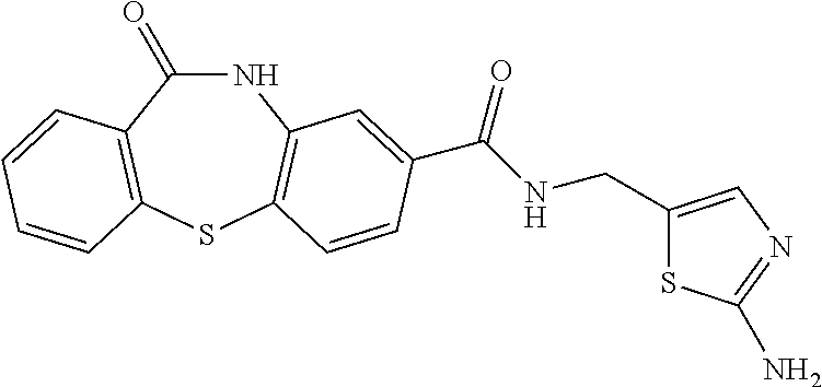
C1(=O)NC2=C(SC3=C1C=CC=C3)C=CC(C(NCC1=CN=C(N)S1)=O)=C2
